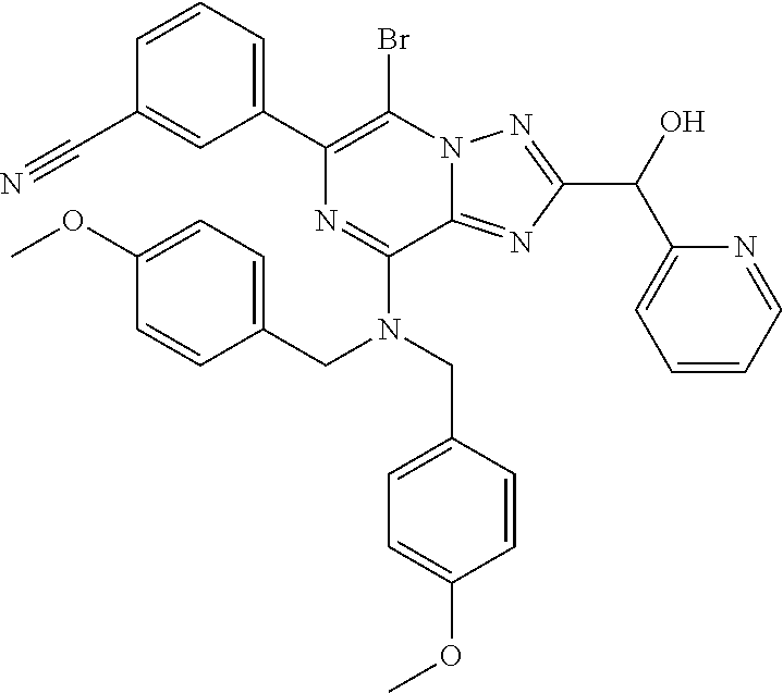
C1=CC=C(C2=C(Br)N3C(=NC(C(C4=CC=CC=N4)O)=N3)C(N(CC3=CC=C(OC)C=C3)CC3=CC=C(OC)C=C3)=N2)C=C1C#N
